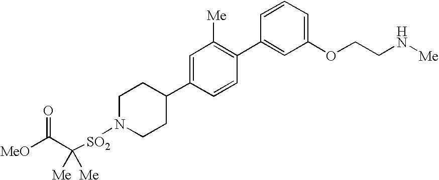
[MeO]C(=O)C([SO2]N1CCC(C2=CC([Me])=C(C3=CC(OCCN[Me])=CC=C3)C=C2)CC1)([Me])[Me]
